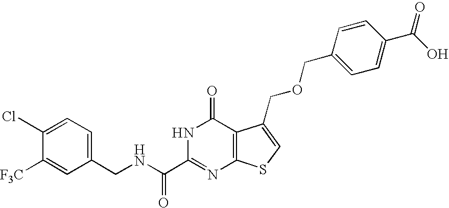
C1(CNC(C2=NC3=C(C(=O)N2)C(COCC2=CC=C(C(O)=O)C=C2)=CS3)=O)=CC=C(Cl)C([F3C])=C1
